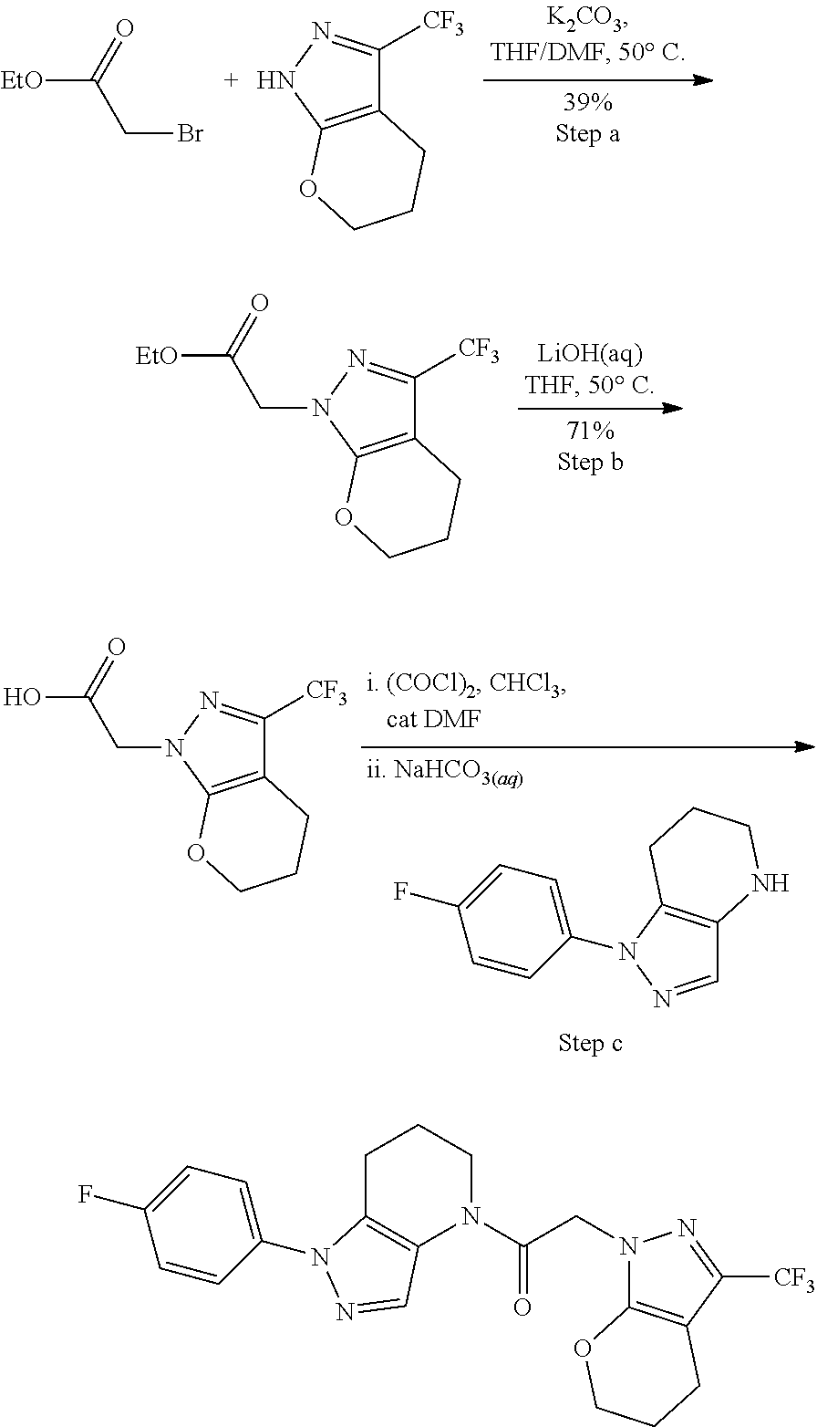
[EtO]C(=O)CBr.C12=C(NN=C1[CF3])OCCC2.[EtO]C(=O)CN1N=C([CF3])C2=C1OCCC2.C1(N2C3=C(N(C(CN4C5=C(C([CF3])=N4)CCCO5)=O)CCC3)C=N2)=CC=C(F)C=C1.C1=NN(C2=CC=C(F)C=C2)C2=C1NCCC2.OC(=O)CN1N=C([CF3])C2=C1OCCC2
